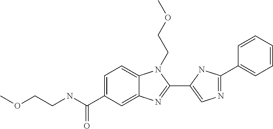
C1=C(C(NCCOC)=O)C=C2C(=C1)N(CCOC)C(C1=CN=C(C3=CC=CC=C3)N1)=N2
